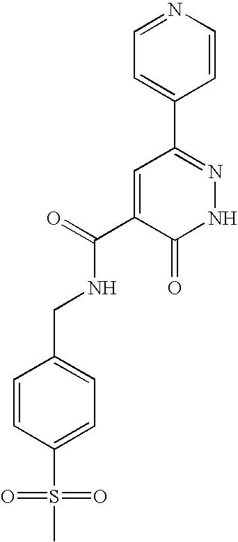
C1=C(C2=NNC(=O)C(C(=O)NCC3=CC=C(S(C)(=O)=O)C=C3)=C2)C=CN=C1
